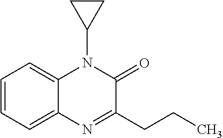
C1=CC=C2C(=C1)N(C1CC1)C(=O)C(CCC)=N2
